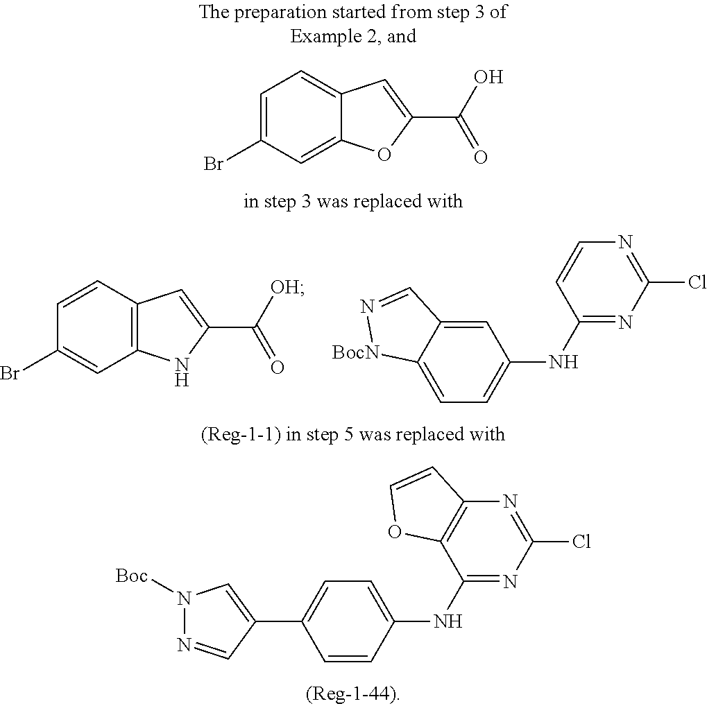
C12=C(C=CC(Br)=C1)C=C(C([OH])=O)N2.C1(NC2=CC=C3C(=C2)C=N[BocN]3)=NC(Cl)=NC=C1.C12=CC(Br)=CC=C1C=C(C(O)=O)O2.C1(NC2=CC=C(C3=CN([Boc])N=C3)C=C2)=NC(Cl)=NC2=C1OC=C2
